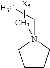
C1CCN(CC)(C[X5])C1
